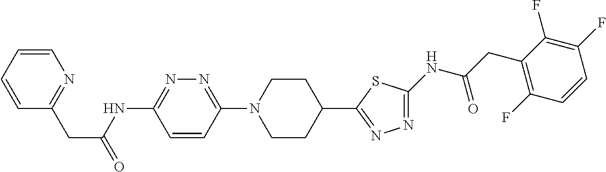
C1=CC=CN=C1CC(=O)NC1=NN=C(N2CCC(C3=NN=C(NC(CC4=C(F)C=CC(F)=C4F)=O)S3)CC2)C=C1
